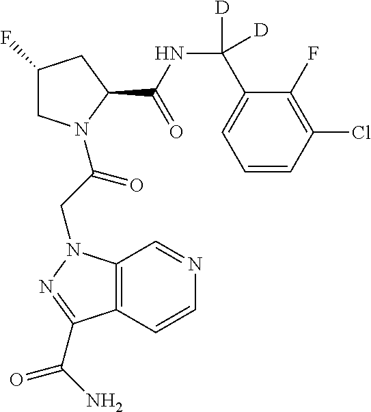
C1C(F)CC(C(NC(C2=CC=CC(Cl)=C2F)([D])[D])=O)N1C(CN1C2=C(C(C(N)=O)=N1)C=CN=C2)=O
